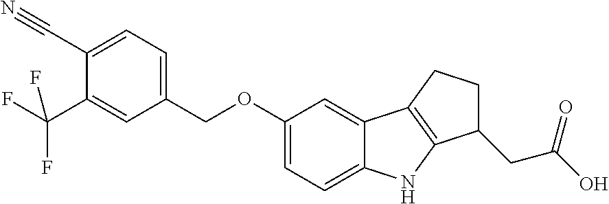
C1=C(C#N)C(C(F)(F)F)=CC(COC2=CC=C3C(=C2)C2=C(N3)C(CC(O)=O)CC2)=C1
